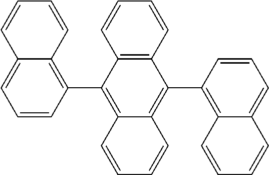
C12=C(C3=C4C(=CC=C3)C=CC=C4)C3=C(C(C4=C5C(=CC=C4)C=CC=C5)=C1C=CC=C2)C=CC=C3
